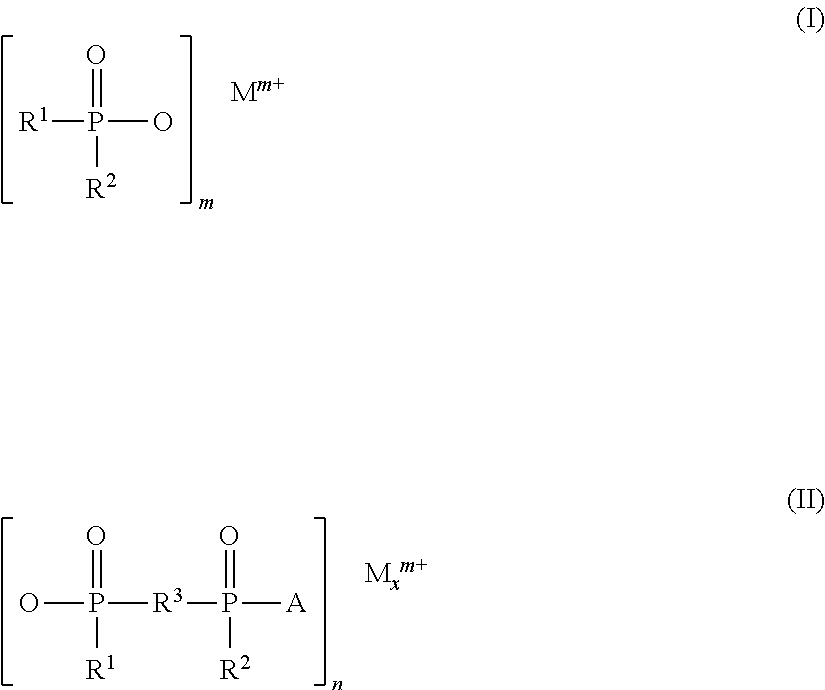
OP([R3]P([A])(=O)[R2])(=O)[R1].[Mxm+].[Mm+].[R1]P(O)(=O)[R2]
